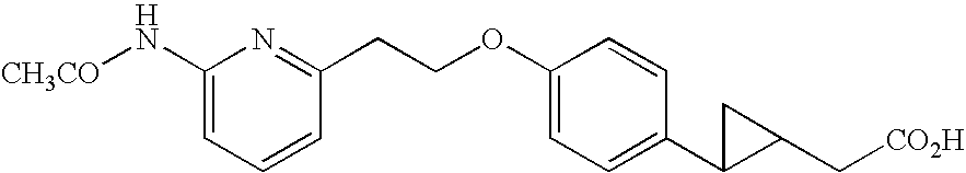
C1(N[CH3CO])=CC=CC(CCOC2=CC=C(C3C(C[CO2H])C3)C=C2)=N1
